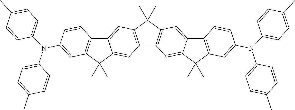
C12=C(C(C)(C)C3=C1C=C1C(=C3)C3=C(C1(C)C)C=C(N(C1=CC=C(C)C=C1)C1=CC=C(C)C=C1)C=C3)C=C1C(=C2)C(C)(C)C2=C1C=CC(N(C1=CC=C(C)C=C1)C1=CC=C(C)C=C1)=C2
